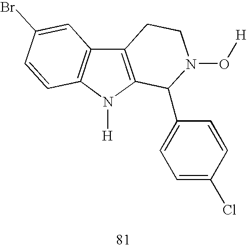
C12=C(N([H])C3=C1C=C(Br)C=C3)C(C1=CC=C(Cl)C=C1)N(O[H])CC2
